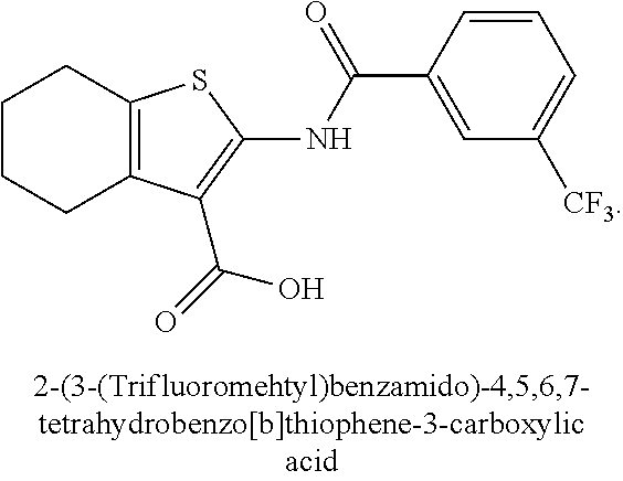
C1CCC2=C(C1)SC(NC(C1=CC([CF3])=CC=C1)=O)=C2C(=O)O
